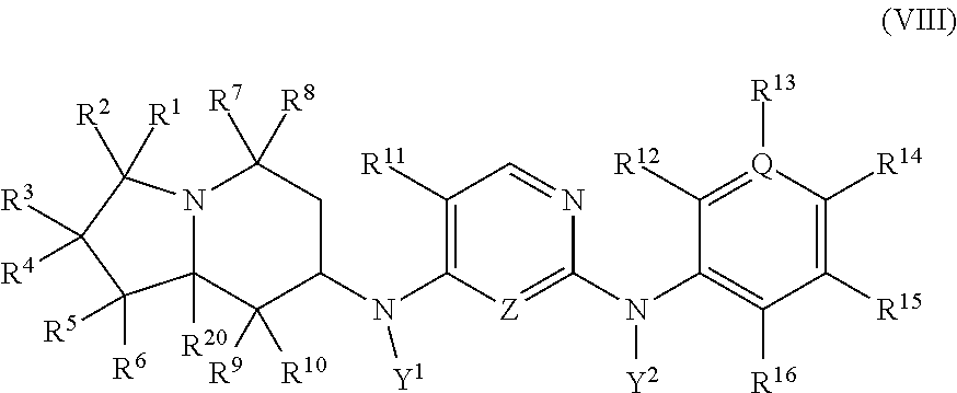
N12C([R20])(C([R9])([R10])C(N(C3=C([R11])C=NC(N(C4=C([R16])C([R15])=C([R14])[Q]([R13])=C4[R12])[Y2])=[Z]3)[Y1])CC1([R8])[R7])C([R6])([R5])C([R3])([R4])C2([R1])[R2]
